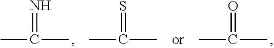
C(C)(C)=N.C(C)(C)=S.C(C)(C)=O
